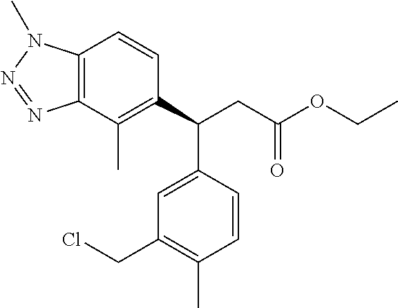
C12=C(C(C)=C(C(CC(OCC)=O)C3=CC(CCl)=C(C)C=C3)C=C1)N=NN2C
